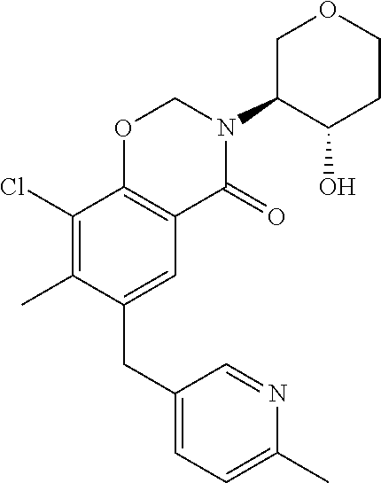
C1(CC2=CC3=C(C(Cl)=C2C)OCN(C2C(O)CCOC2)C3=O)=CC=C(C)N=C1
